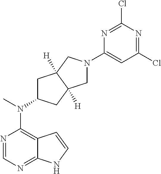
N1=CN=C2C(=C1N(C)C1CC3([H])C([H])(C1)CN(C1=CC(Cl)=NC(Cl)=N1)C3)C=CN2
